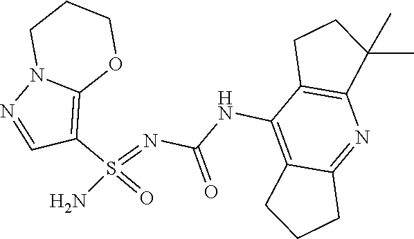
C1(S(=O)(=NC(NC2=C3C(=NC4=C2CCC4(C)C)CCC3)=O)N)=C2OCCCN2N=C1
